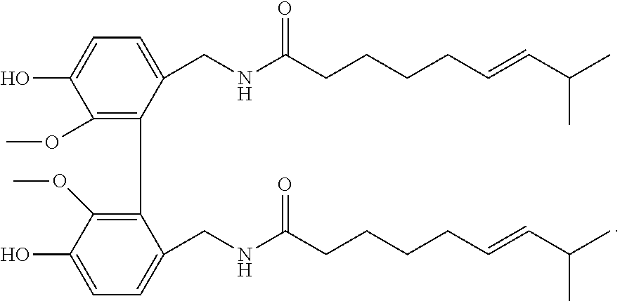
C1=C(CNC(CCCCC=CC(C)C)=O)C(C2=C(OC)C(O)=CC=C2CNC(CCCCC=CC(C)C)=O)=C(OC)C(O)=C1
